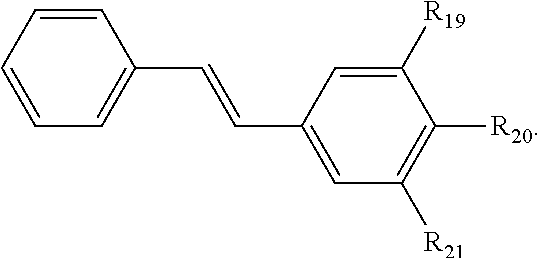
C1=CC=C(C=CC2=CC([R21])=C([R20])C([R19])=C2)C=C1
